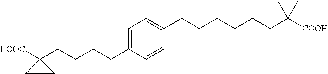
C1(CCCCC2=CC=C(CCCCCCC([COOH])(C)C)C=C2)([HOOC])CC1
